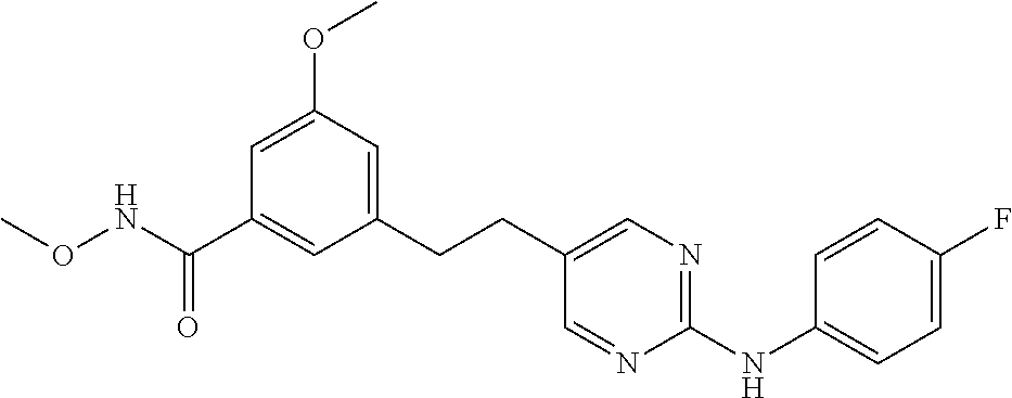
C1=C(OC)C=C(CCC2=CN=C(NC3=CC=C(F)C=C3)N=C2)C=C1C(NOC)=O
